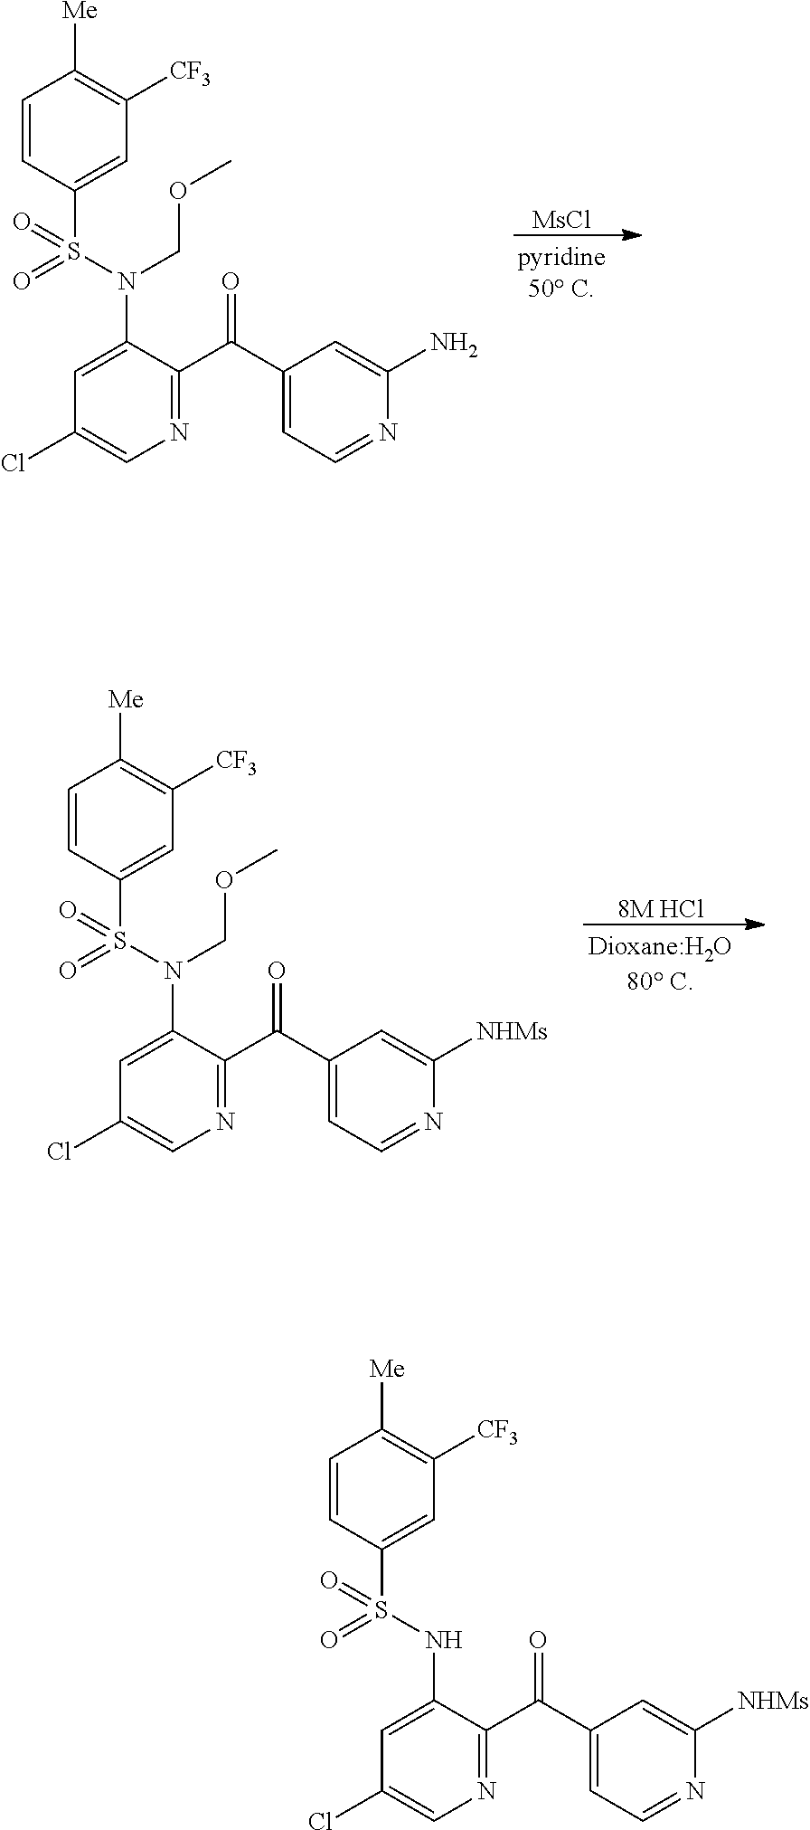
[8M HCl].C1=CC(S(N(C2=CC(Cl)=CN=C2C(C2=CC=NC([NHMs])=C2)=O)COC)(=O)=O)=CC([CF3])=C1[Me].[MsCl].C1=CC(S(N(C2=CC(Cl)=CN=C2C(C2=CC=NC(N)=C2)=O)COC)(=O)=O)=CC([CF3])=C1[Me].C1=CC(S(NC2=CC(Cl)=CN=C2C(C2=CC=NC([NHMs])=C2)=O)(=O)=O)=CC([CF3])=C1[Me]
